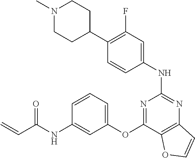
C1=CC(NC2=NC3=C(C(OC4=CC=CC(NC(C=C)=O)=C4)=N2)OC=C3)=CC(F)=C1C1CCN(C)CC1
